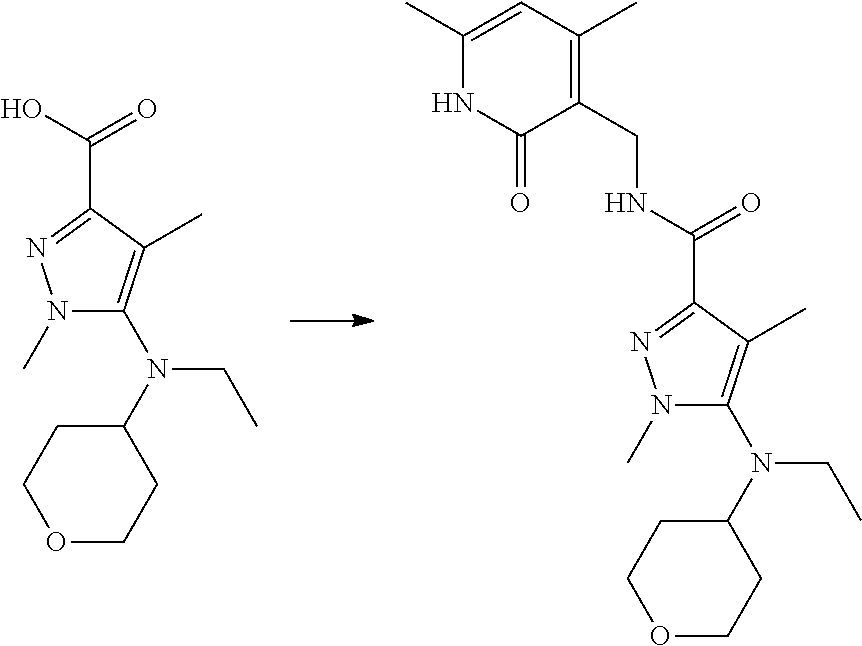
C(C1=NN(C)C(N(C2CCOCC2)CC)=C1C)(NCC1=C(C)C=C(C)NC1=O)=O.C(C1=NN(C)C(N(C2CCOCC2)CC)=C1C)(O)=O
